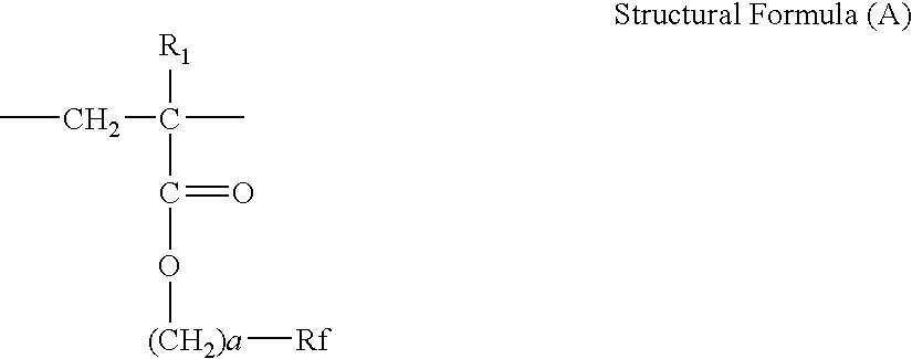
CCC(C)([R1])C(O[(CH2)a][Rf])=O
